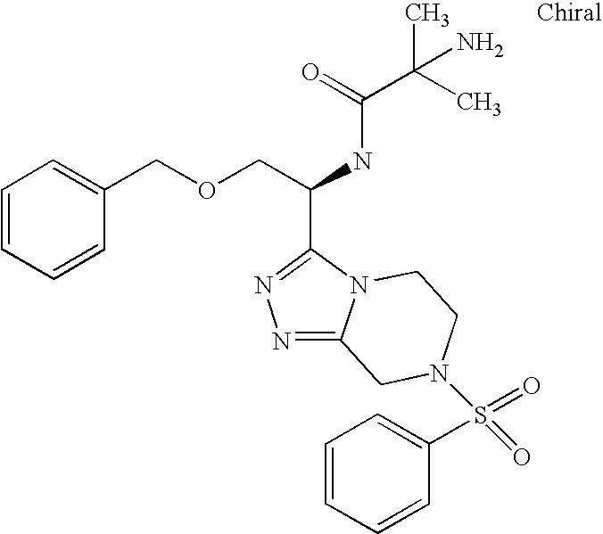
C(NC(C(C)(C)N)=O)(COCC1=CC=CC=C1)C1=NN=C2N1CCN(S(=O)(C1=CC=CC=C1)=O)C2
